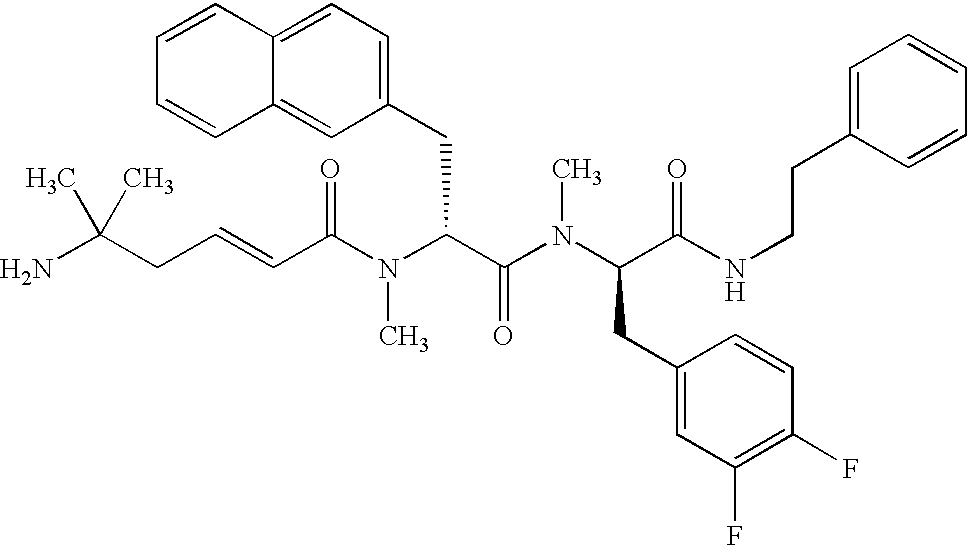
C(C(N(C(C(N(C(C(NCCC1=CC=CC=C1)=O)CC1=CC(F)=C(F)C=C1)C)=O)CC1=CC=C2C(=C1)C=CC=C2)C)=O)=CCC(N)(C)C
